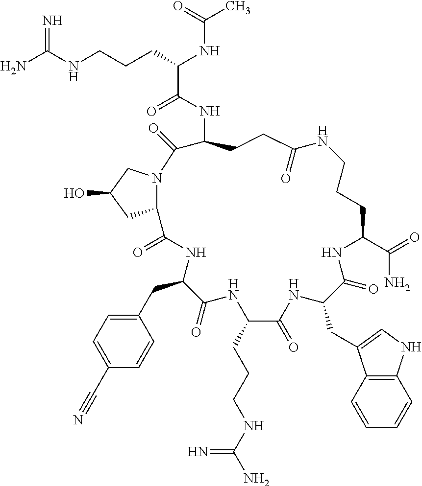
NC(NCCCC(NC(C)=O)C(=O)NC1CCC(=O)NCCCC(C(=O)N)NC(=O)C(CC2=CNC3=C2C=CC=C3)NC(=O)C(CCCNC(N)=N)NC(=O)C(CC2=CC=C(C#N)C=C2)NC(=O)C2N(CC(O)C2)C1=O)=N
